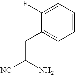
C1(CC([NC])N)=CC=CC=C1F
